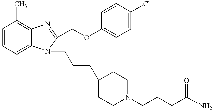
C1=CC=C2C(=C1C)N=C(COC1=CC=C(Cl)C=C1)N2CCCC1CCN(CCCC(N)=O)CC1
